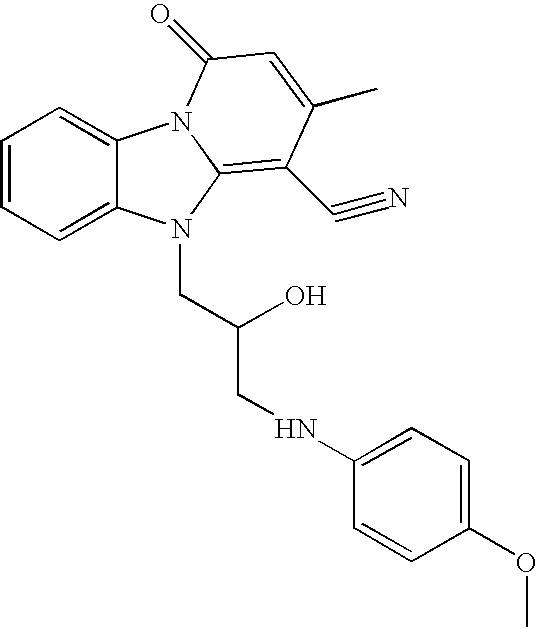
C1=CC=C2C(=C1)N1C(=C(C#N)C(C)=CC1=O)N2CC(O)CNC1=CC=C(OC)C=C1
